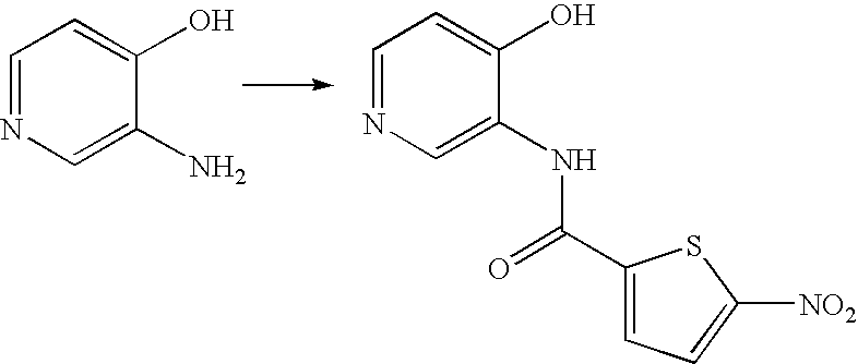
C1=NC=C(N)C(O)=C1.C1=NC=C(NC(C2=CC=C([NO2])S2)=O)C(O)=C1
